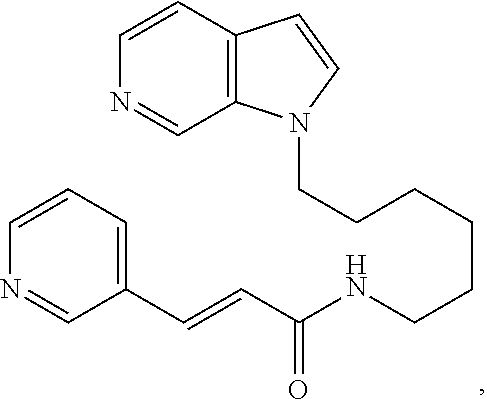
C12=C(C=CN=C1)C=CN2CCCCCCNC(C=CC1=CC=CN=C1)=O
